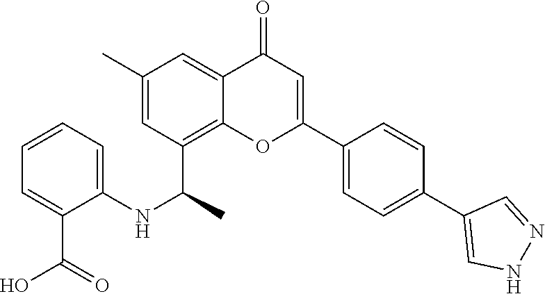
C1=C2C(=O)C=C(C3=CC=C(C4=CNN=C4)C=C3)OC2=C(C(C)NC2=CC=CC=C2C(=O)O)C=C1C
